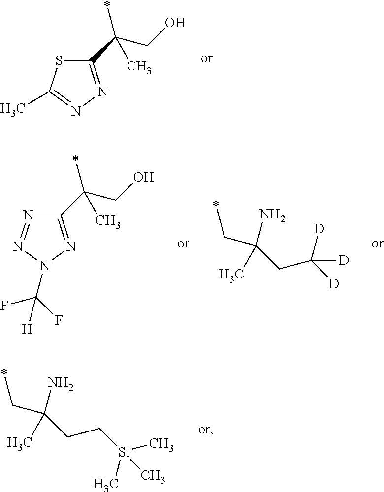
C1(C(CO)(*)C)=NN=C(C)S1.C1(C(CO)(*)C)=NN(C(F)(F)[H])N=N1.*CC(CC([D])([D])[D])(N)C.*CC(CC[Si](C)(C)C)(N)C
